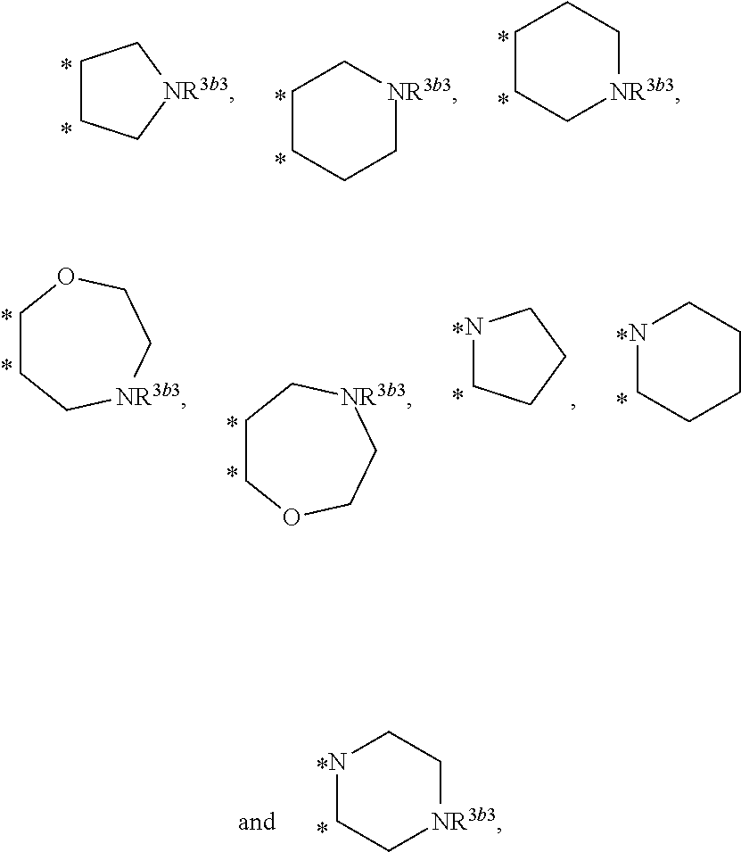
N1CC[NR3b3]CC1.C1CC[NR3b3]C1.C1CCC[NR3b3]C1.C1CC[NR3b3]CC1.C1CC[NR3b3]CCO1.C1COCC[NR3b3]C1.N1CCCC1.N1CCCCC1
